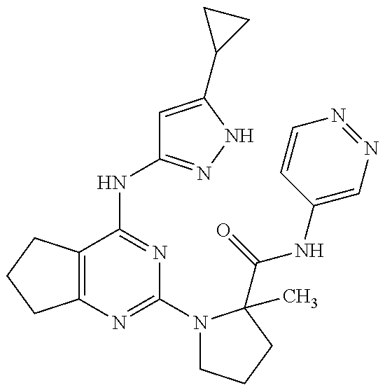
C12=C(C(NC3=NNC(C4CC4)=C3)=NC(N3CCCC3(C(=O)NC3=CN=NC=C3)C)=N1)CCC2
